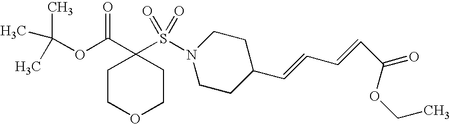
CC(OC(C1(S(N2CCC(C=CC=CC(OCC)=O)CC2)(=O)=O)CCOCC1)=O)(C)C
